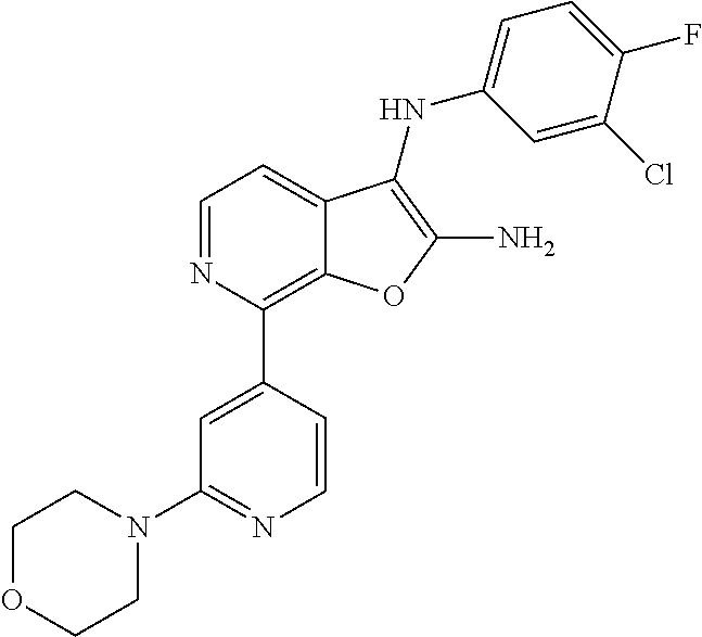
C12=C(C3=CC(N4CCOCC4)=NC=C3)N=CC=C1C(NC1=CC=C(F)C(Cl)=C1)=C(N)O2
